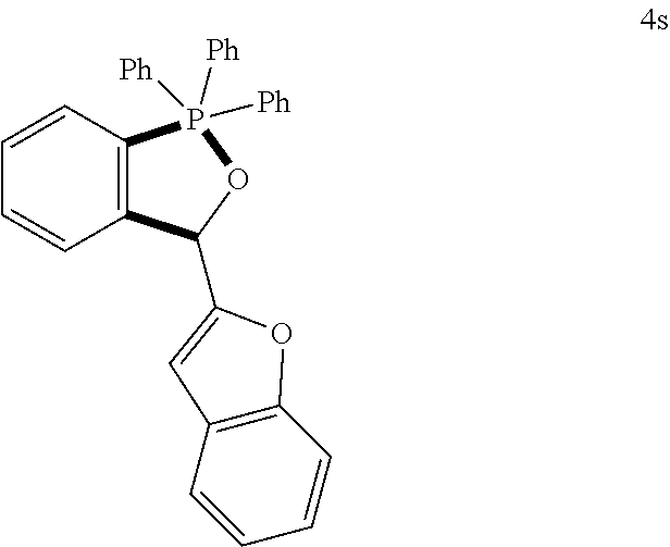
C1=CC2=C(C=C1)C(C1=CC3=C(C=CC=C3)O1)OP2([Ph])([Ph])[Ph]
